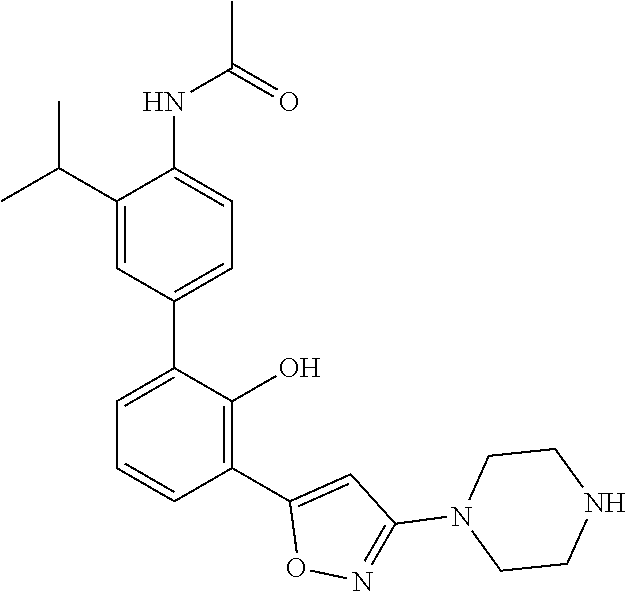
C1(C2=CC=CC(C3=CC(N4CCNCC4)=NO3)=C2O)=CC=C(NC(C)=O)C(C(C)C)=C1
